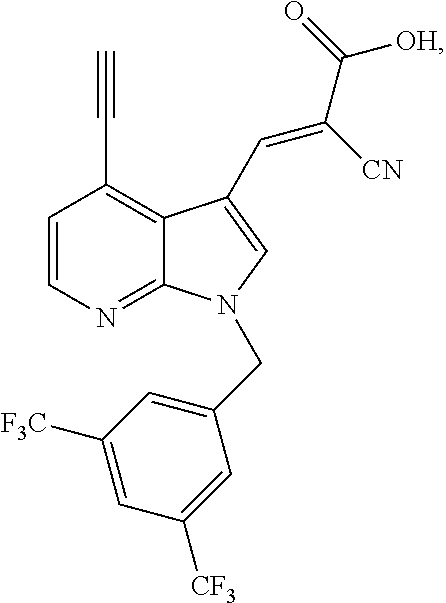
C1=CN=C2C(=C1C#C)C(C=C(C(=O)[OH])[CN])=CN2CC1=CC([F3C])=CC([CF3])=C1
